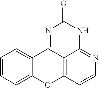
C1=CC=C2C(=C1)C1=NC(=O)NC3=NC=CC(=C13)O2
